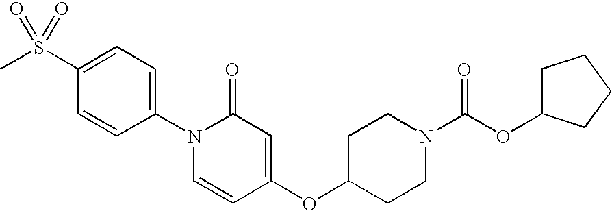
C1=C(S(C)(=O)=O)C=CC(N2C=CC(OC3CCN(C(OC4CCCC4)=O)CC3)=CC2=O)=C1
